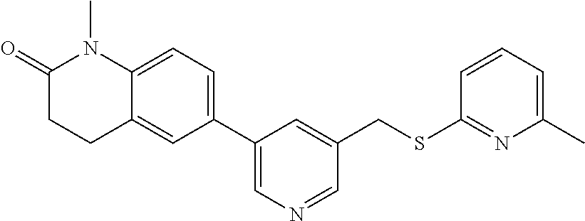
C1(C2=CC=C3C(=C2)CCC(=O)N3C)=CN=CC(CSC2=NC(C)=CC=C2)=C1
